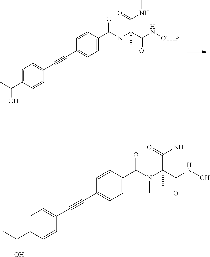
C1=C(C(N(C(C(NO)=O)(C(=O)NC)C)C)=O)C=CC(C#CC2=CC=C(C(C)O)C=C2)=C1.C1=C(C(N(C(C(N[OTHP])=O)(C(=O)NC)C)C)=O)C=CC(C#CC2=CC=C(C(C)O)C=C2)=C1
